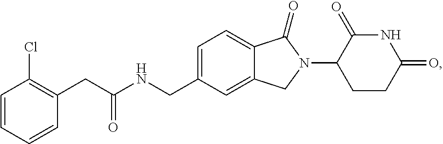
C1=C(CNC(CC2=C(Cl)C=CC=C2)=O)C=C2C(=C1)C(=O)N(C1CCC(=O)NC1=O)C2
